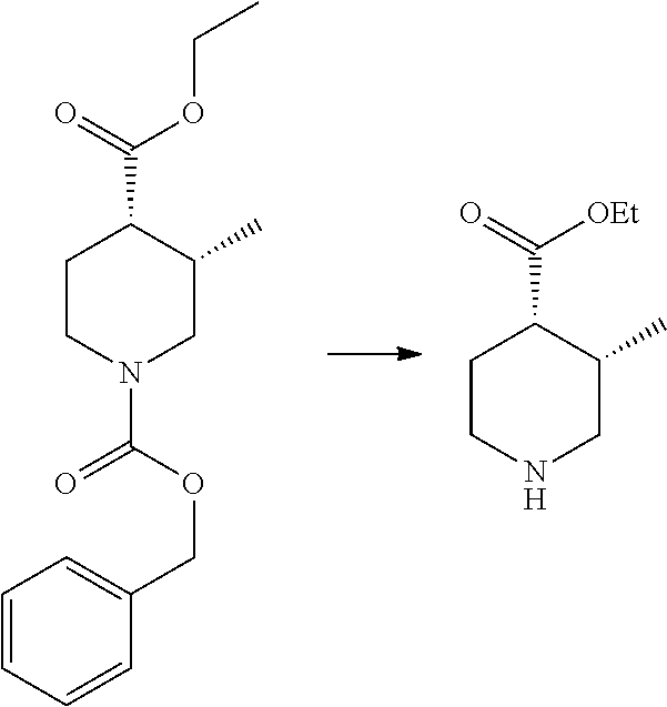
C1CN(C(=O)OCC2=CC=CC=C2)CC(C)C1C(=O)OCC.C1CNCC(C)C1C(=O)[OEt]
